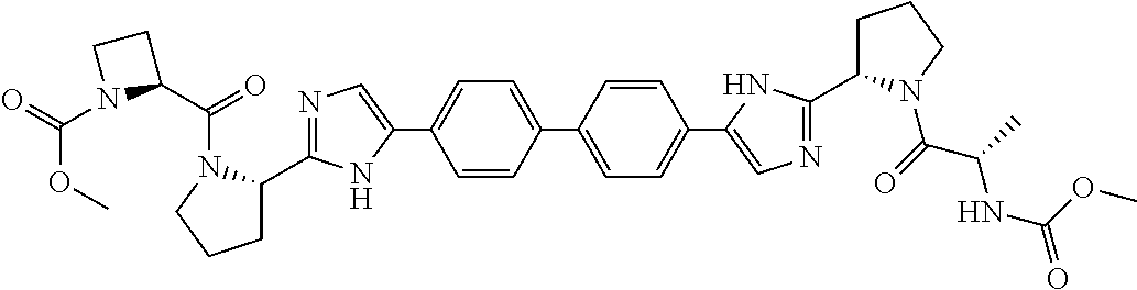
C1=CC(C2=CC=C(C3=CN=C(C4CCCN4C(=O)C(NC(OC)=O)C)N3)C=C2)=CC=C1C1=CN=C(C2CCCN2C(C2CCN2C(=O)OC)=O)N1
